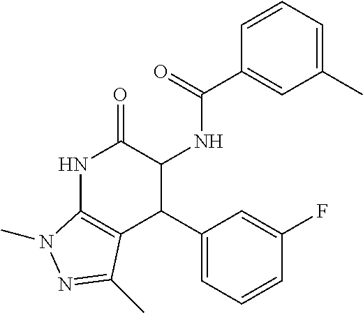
N1C2=C(C(C3=CC=CC(F)=C3)C(NC(=O)C3=CC(C)=CC=C3)C1=O)C(C)=NN2C
